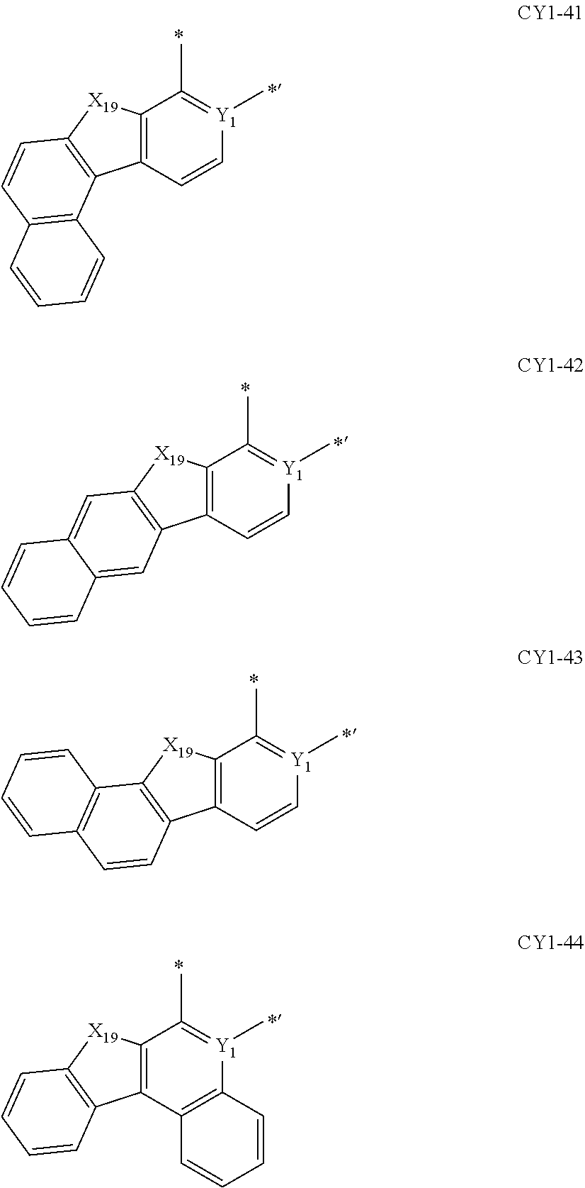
[Y1]1(C)=C(C)C2=C(C=C1)C1=C([X19]2)C=CC2=C1C=CC=C2.[Y1]1(C)=C(C)C2=C(C=C1)C1=C([X19]2)C=C2C(=C1)C=CC=C2.[Y1]1(C)=C(C)C2=C(C=C1)C1=C([X19]2)C2=C(C=C1)C=CC=C2.[Y1]1(C)=C(C)C2=C(C3=C1C=CC=C3)C1=C([X19]2)C=CC=C1
